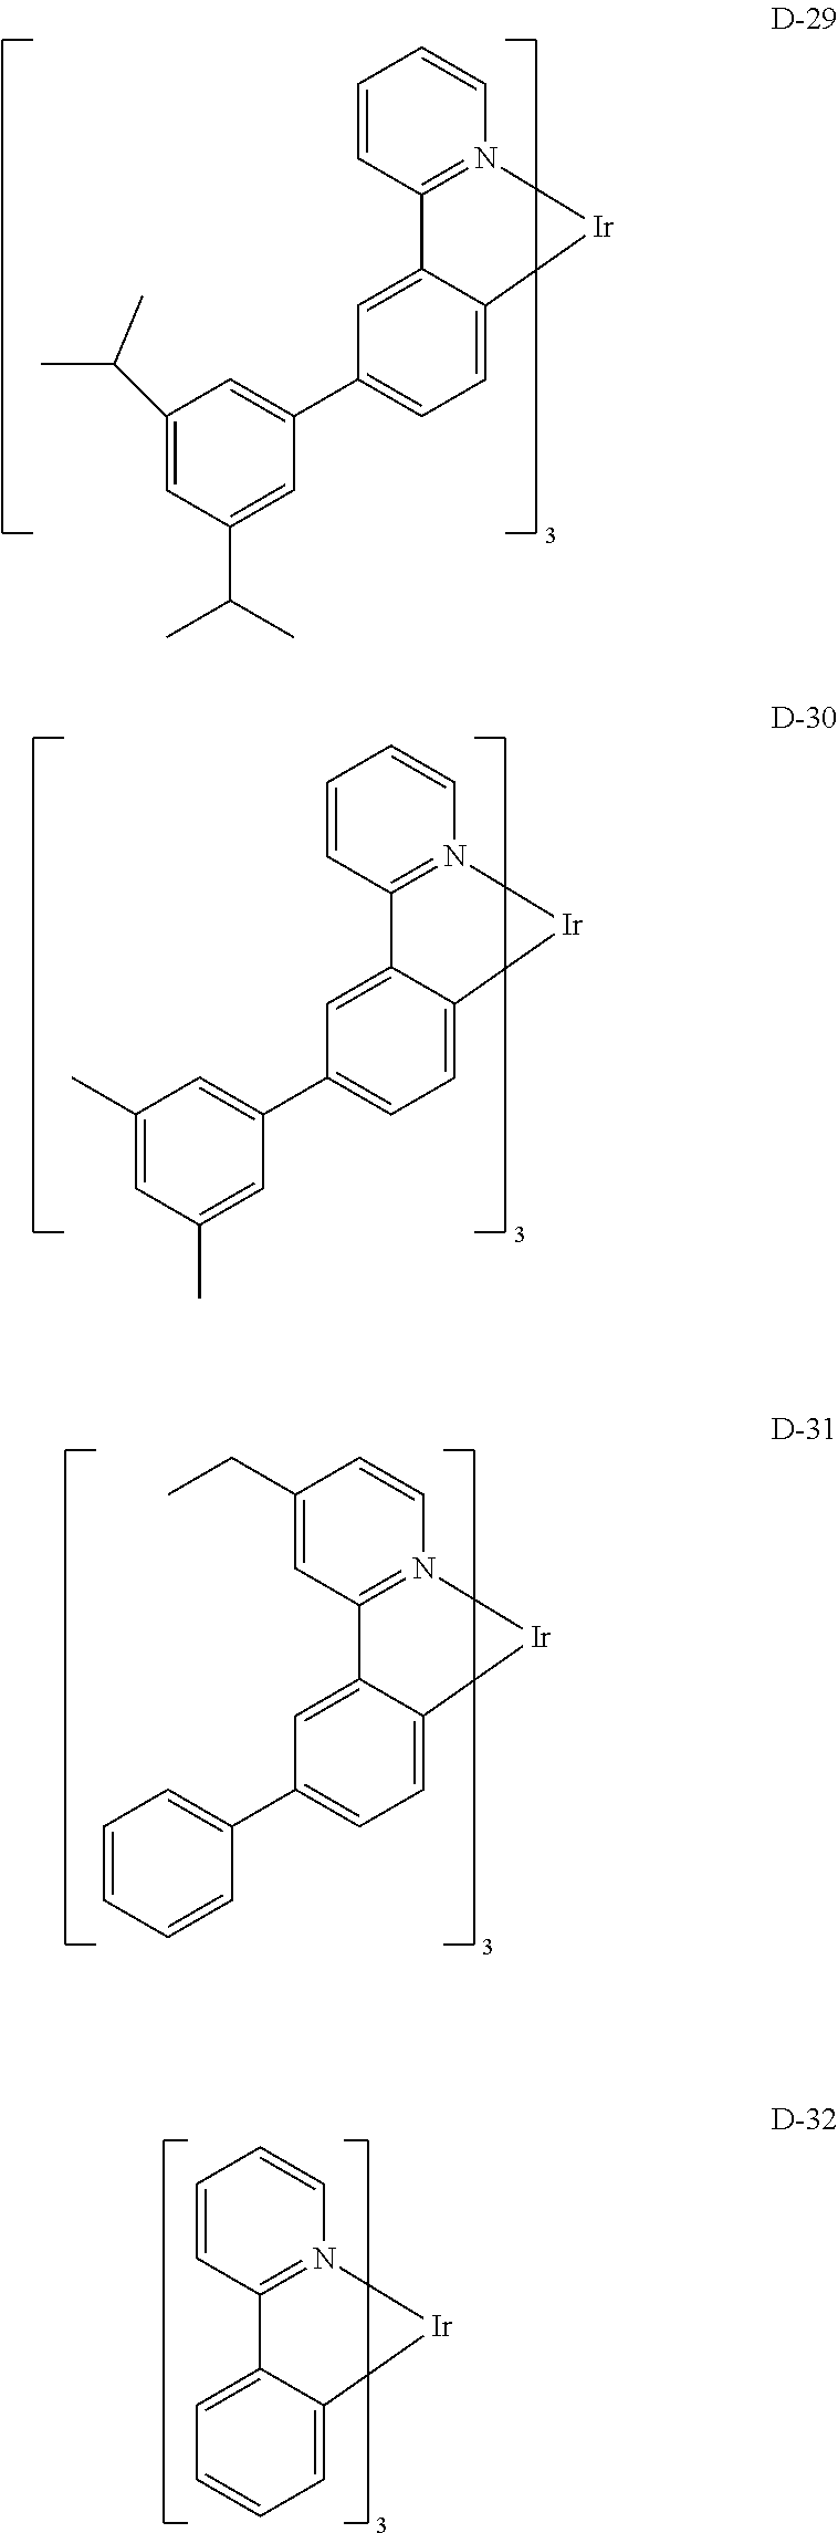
C1(C(C)C)=CC(C(C)C)=CC(C2=CC=C3C(=C2)C2=N(C=CC=C2)[Ir]3)=C1.C1(C)=CC(C)=CC(C2=CC=C3C(=C2)C2=N(C=CC=C2)[Ir]3)=C1.C1=CC=CC(C2=CC=C3C(=C2)C2=N(C=CC(CC)=C2)[Ir]3)=C1.C1=CC=C2C(=C1)C1=N(C=CC=C1)[Ir]2
